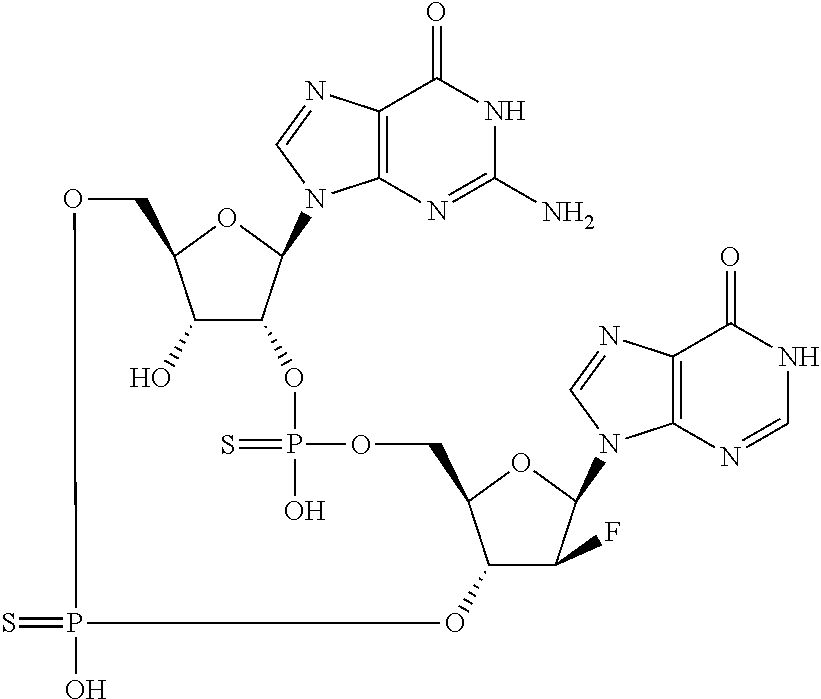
C12=C(N=CN1C1C3C(O)C(O1)COP(O)(=S)OC1C(F)C(N4C5=C(C(=O)NC=N5)N=C4)OC1COP(=S)(O)O3)C(=O)NC(N)=N2
